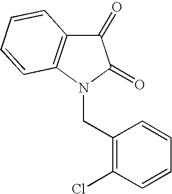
C1(CN2C(=O)C(=O)C3=C2C=CC=C3)=C(Cl)C=CC=C1
